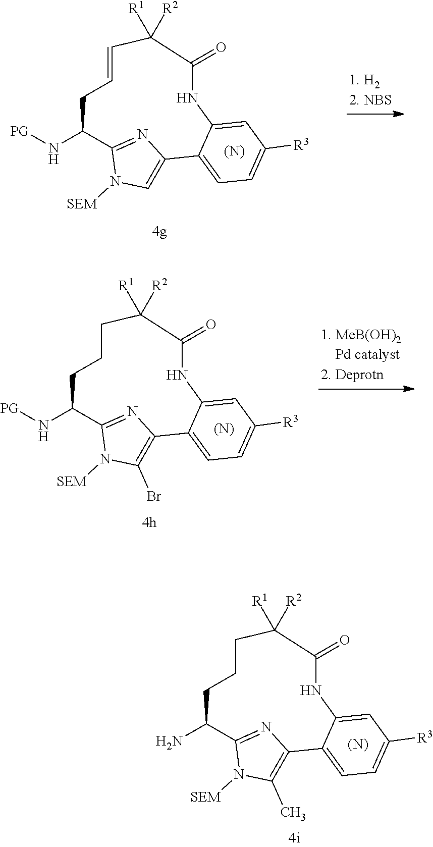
[PG]NC1C2=NC(=CN2[SEM])C2=CC=C([R3])C=C2NC(=O)C([R1])([R2])C=CC1.[(N)].[PG]NC1C2=NC(=C(Br)N2[SEM])C2=CC=C([R3])C=C2NC(=O)C([R1])([R2])CCC1.[(N)].[(N)].NC1C2=NC(=C(C)N2[SEM])C2=CC=C([R3])C=C2NC(=O)C([R1])([R2])CCC1
